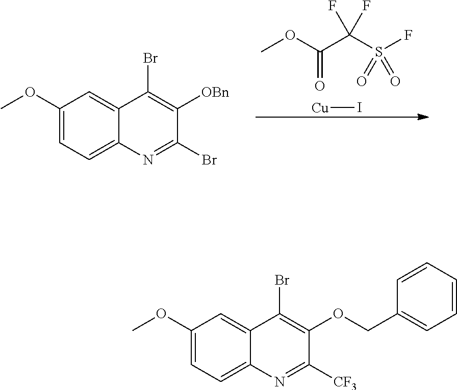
COC(C(F)(S(=O)(F)=O)F)=O.[Cu]I.C1(OC)=CC=C2C(=C1)C(Br)=C([OBn])C(Br)=N2.C1(OC)=CC=C2C(=C1)C(Br)=C(OCC1=CC=CC=C1)C([CF3])=N2
